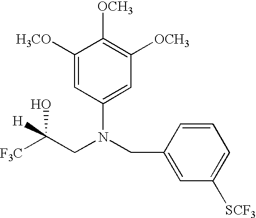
[F3C]C(CN(CC1=CC([SCF3])=CC=C1)C1=CC([OCH3])=C([OCH3])C([H3CO])=C1)(O)[H]
